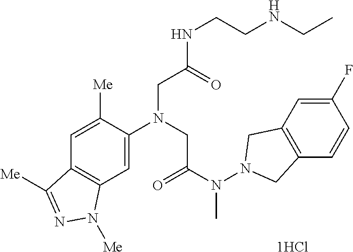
C1=C([Me])C(N(CC(N(N2CC3=C(C2)C=C(F)C=C3)C)=O)CC(NCCNCC)=O)=CC2=C1C([Me])=NN2[Me]
